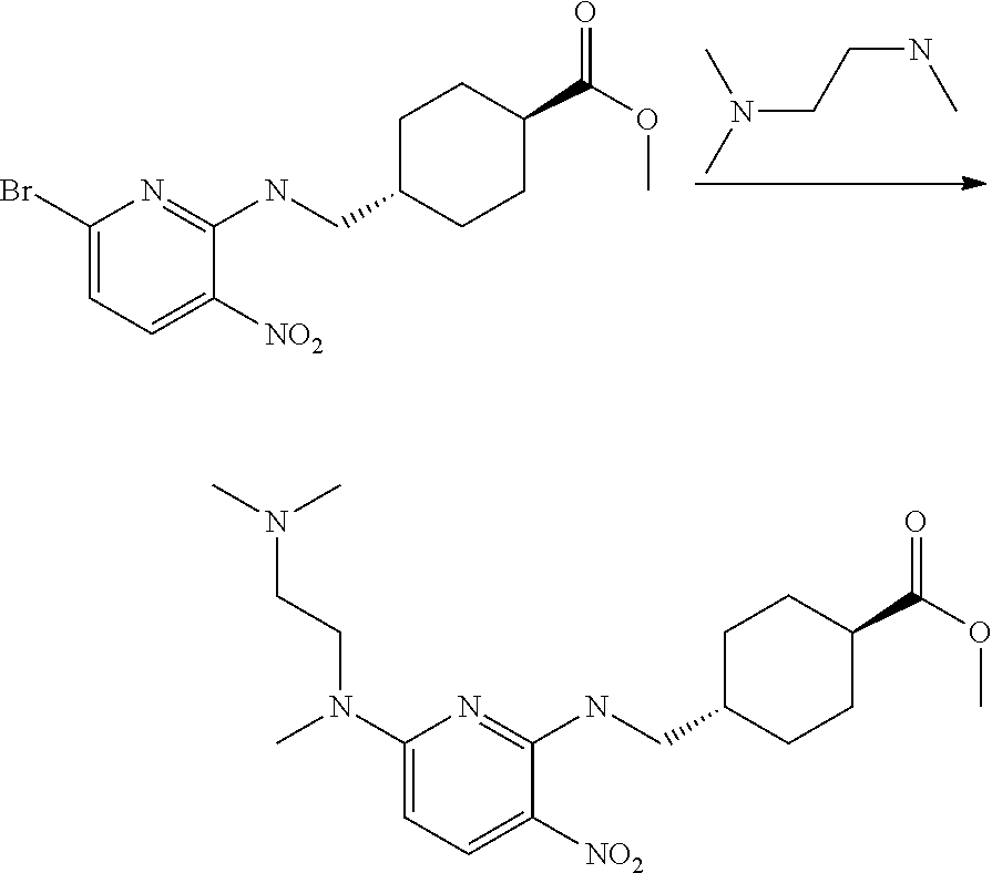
C1(Br)=CC=C([NO2])C(NCC2CCC(C(OC)=O)CC2)=N1.N(CCNC)(C)C.C1(N(C)CCN(C)C)=CC=C([NO2])C(NCC2CCC(C(OC)=O)CC2)=N1
